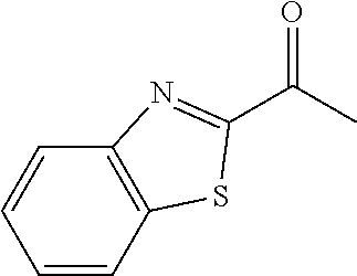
C1(C(C)=O)=NC2=C(S1)C=CC=C2
